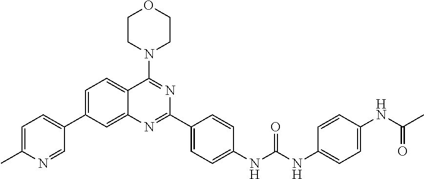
C1=C(C)N=CC(C2=CC=C3C(=C2)N=C(C2=CC=C(NC(NC4=CC=C(NC(C)=O)C=C4)=O)C=C2)N=C3N2CCOCC2)=C1
